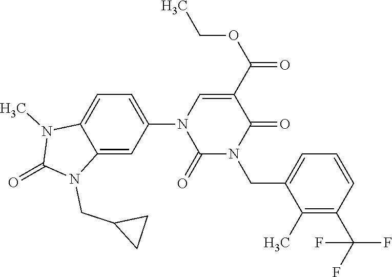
C1(N2C(=O)N(CC3=CC=CC(C(F)(F)F)=C3C)C(=O)C(C(=O)OCC)=C2)=CC=C2C(=C1)N(CC1CC1)C(=O)N2C
